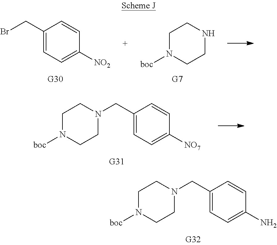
C1(CBr)=CC=C([NO2])C=C1.C1N([boc])CCNC1.C1N([boc])CCN(CC2=CC=C([NO7])C=C2)C1.C1N([boc])CCN(CC2=CC=C(N)C=C2)C1
